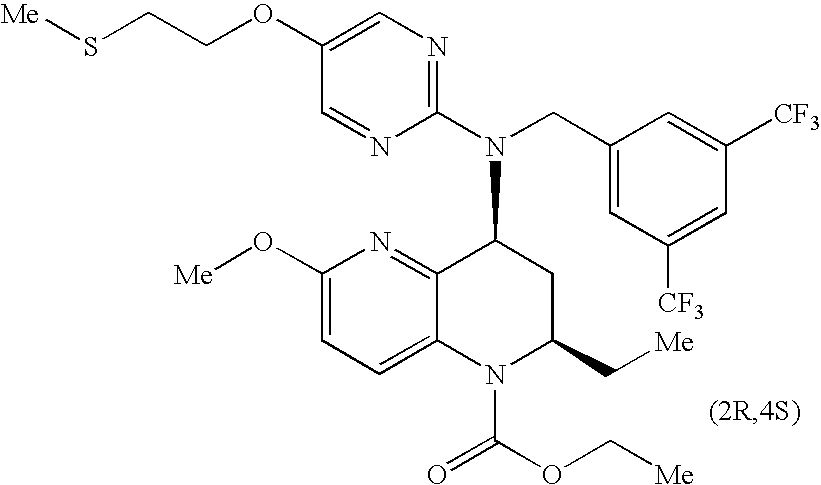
C1=C(OCCS[Me])C=NC(N(CC2=CC([CF3])=CC([CF3])=C2)C2C3=NC(O[Me])=CC=C3N(C(=O)OC[Me])C(C[Me])C2)=N1
